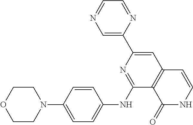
C1=NC=C(C2=CC3=C(C(NC4=CC=C(N5CCOCC5)C=C4)=N2)C(=O)NC=C3)N=C1
